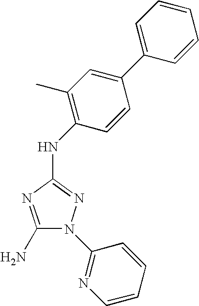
C1(N)=NC(NC2=C(C)C=C(C3=CC=CC=C3)C=C2)=NN1C1=NC=CC=C1
